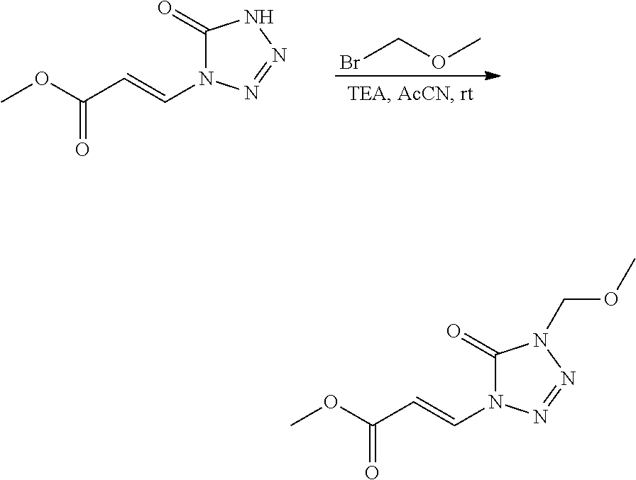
O(C(C=CN1C(=O)N(COC)N=N1)=O)C.O(C(C=CN1C(=O)NN=N1)=O)C.BrCOC
